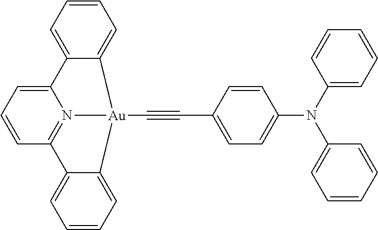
C1=CC=C2N3=C1C1=CC=CC=C1[Au]3(C#CC1=CC=C(N(C3=CC=CC=C3)C3=CC=CC=C3)C=C1)C1=CC=CC=C21
